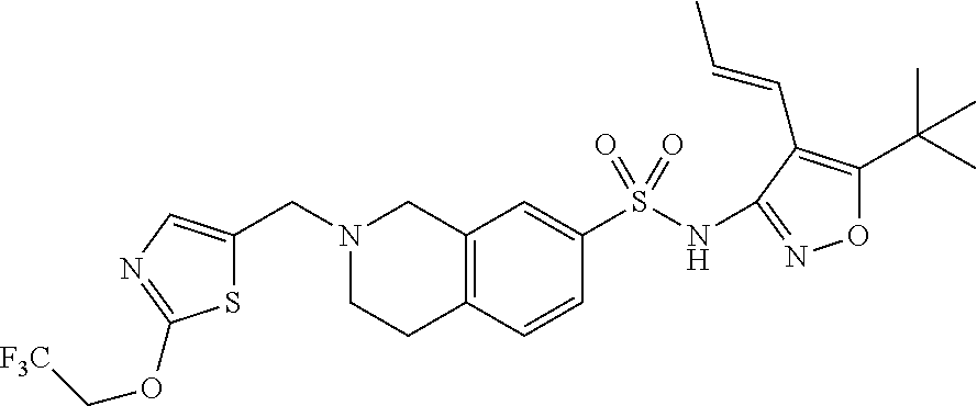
S1C(CN2CCC3=C(C2)C=C(S(NC2=NOC(C(C)(C)C)=C2C=CC)(=O)=O)C=C3)=CN=C1OC[F3C]
